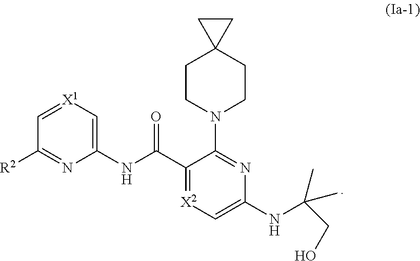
C(NC1=C[X2]=C(C(NC2=C[X1]=CC([R2])=N2)=O)C(N2CCC3(CC2)CC3)=N1)(CO)(C)C
